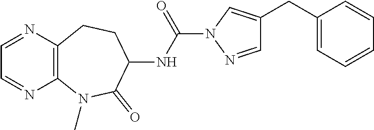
C1=NC2=C(N=C1)N(C)C(=O)C(NC(=O)N1N=CC(CC3=CC=CC=C3)=C1)CC2
